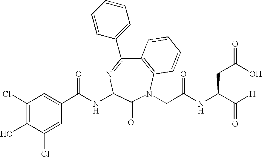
C1(C(NC2N=C(C3=CC=CC=C3)C3=C(N(CC(NC(C([H])=O)CC(=O)O)=O)C2=O)C=CC=C3)=O)=CC(Cl)=C(O)C(Cl)=C1
